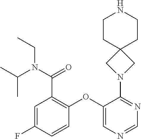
C1(OC2=C(C(=O)N(C(C)C)CC)C=C(F)C=C2)=CN=CN=C1N1CC2(C1)CCNCC2
